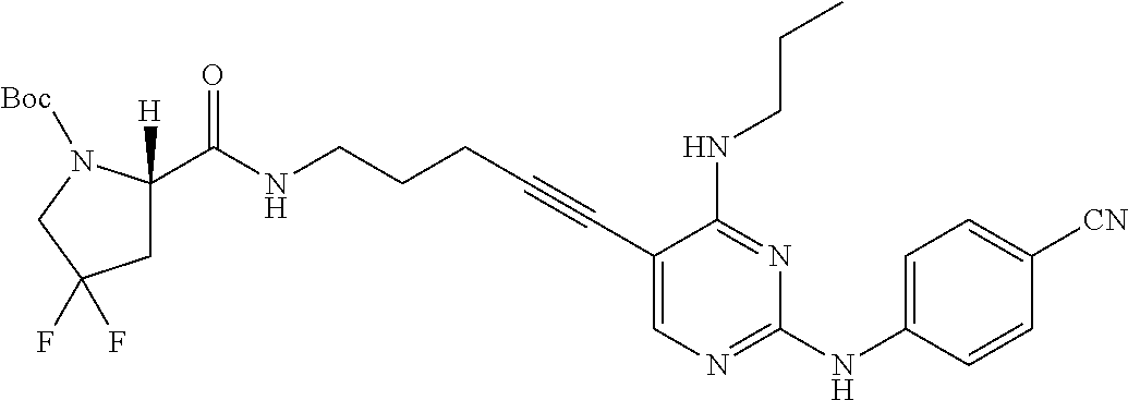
N(CCCC#CC1=CN=C(NC2=CC=C([CN])C=C2)N=C1NCCC)C(=O)C1([H])CC(F)(F)CN1[Boc]
